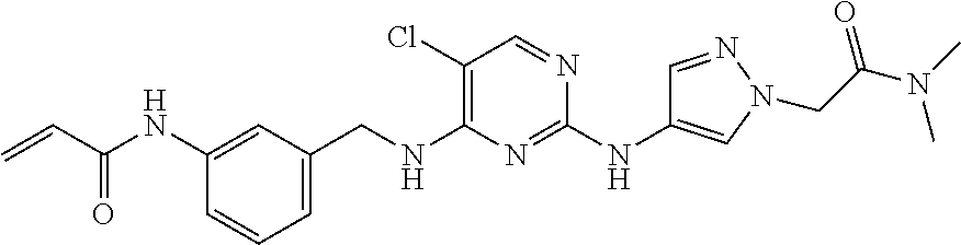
C1=C(CNC2=C(Cl)C=NC(NC3=CN(CC(N(C)C)=O)N=C3)=N2)C=C(NC(C=C)=O)C=C1
